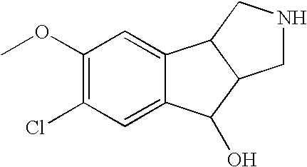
C1(OC)=C(Cl)C=C2C(=C1)C1C(C2O)CNC1
